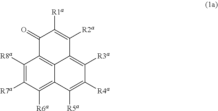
C1(=O)C([R1a])=C([R2a])C2=C([R3a])C([R4a])=C([R5a])C3=C([R6a])C([R7a])=C([R8a])C1=C23
